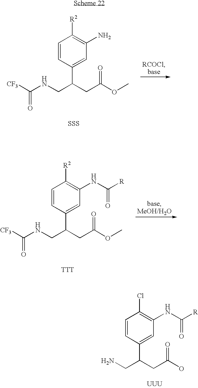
C1=CC(C(CC(OC)=O)CNC([CF3])=O)=CC(N)=C1[R2].[SSS].C1=CC(C(CC(OC)=O)CNC([CF3])=O)=CC(NC(=O)[R])=C1[R2].[TTT].[UUU].C1=CC(C(CC(O)=O)CN)=CC(NC(=O)[R])=C1Cl
